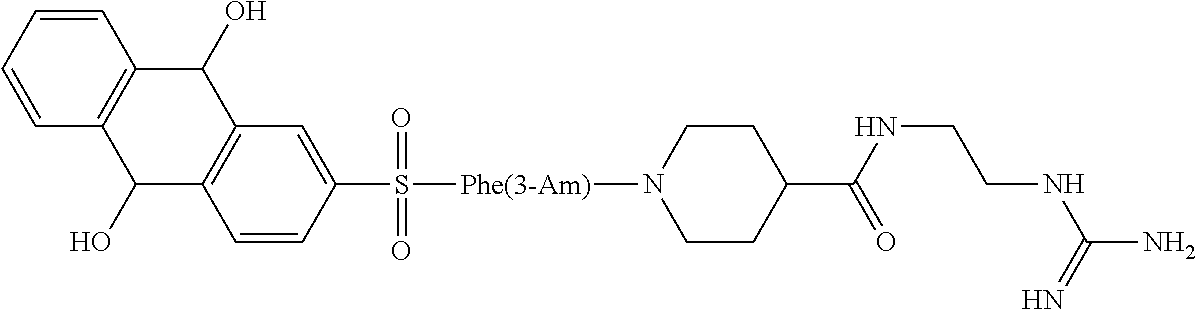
C12=C(C=C(S(=O)(=O)[Phe(3-Am)]N3CCC(C(NCCNC(N)=N)=O)CC3)C=C1)C(O)C1=C(C2O)C=CC=C1
